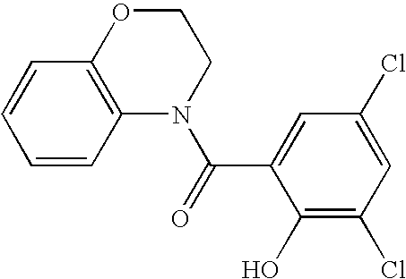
C1=CC2=C(C=C1)OCCN2C(=O)C1=CC(Cl)=CC(Cl)=C1O
